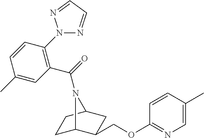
C1C2C(COC3=NC=C(C)C=C3)CC(C1)N2C(=O)C1=C(N2N=CC=N2)C=CC(C)=C1
